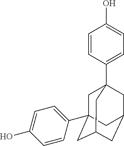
C1=CC(C23CC4(C5=CC=C(O)C=C5)CC(CC(C2)C4)C3)=CC=C1O
